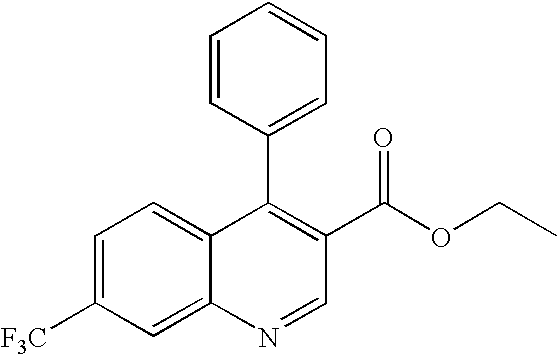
C1=CC(C2=C(C(=O)OCC)C=NC3=CC([F3C])=CC=C23)=CC=C1
